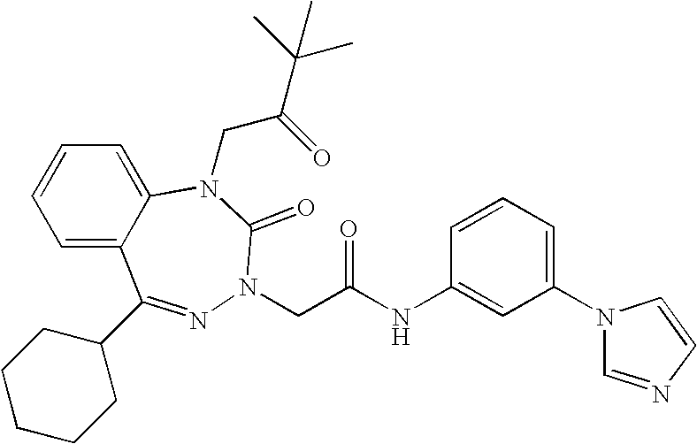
C1=C2C(=CC=C1)N(CC(=O)C(C)(C)C)C(=O)N(CC(NC1=CC(N3C=NC=C3)=CC=C1)=O)N=C2C1CCCCC1
